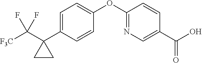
C1=C(C2(C([F3C])(F)F)CC2)C=CC(OC2=NC=C(C(O)=O)C=C2)=C1
